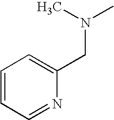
C1=CC=NC(CN(C)C)=C1
